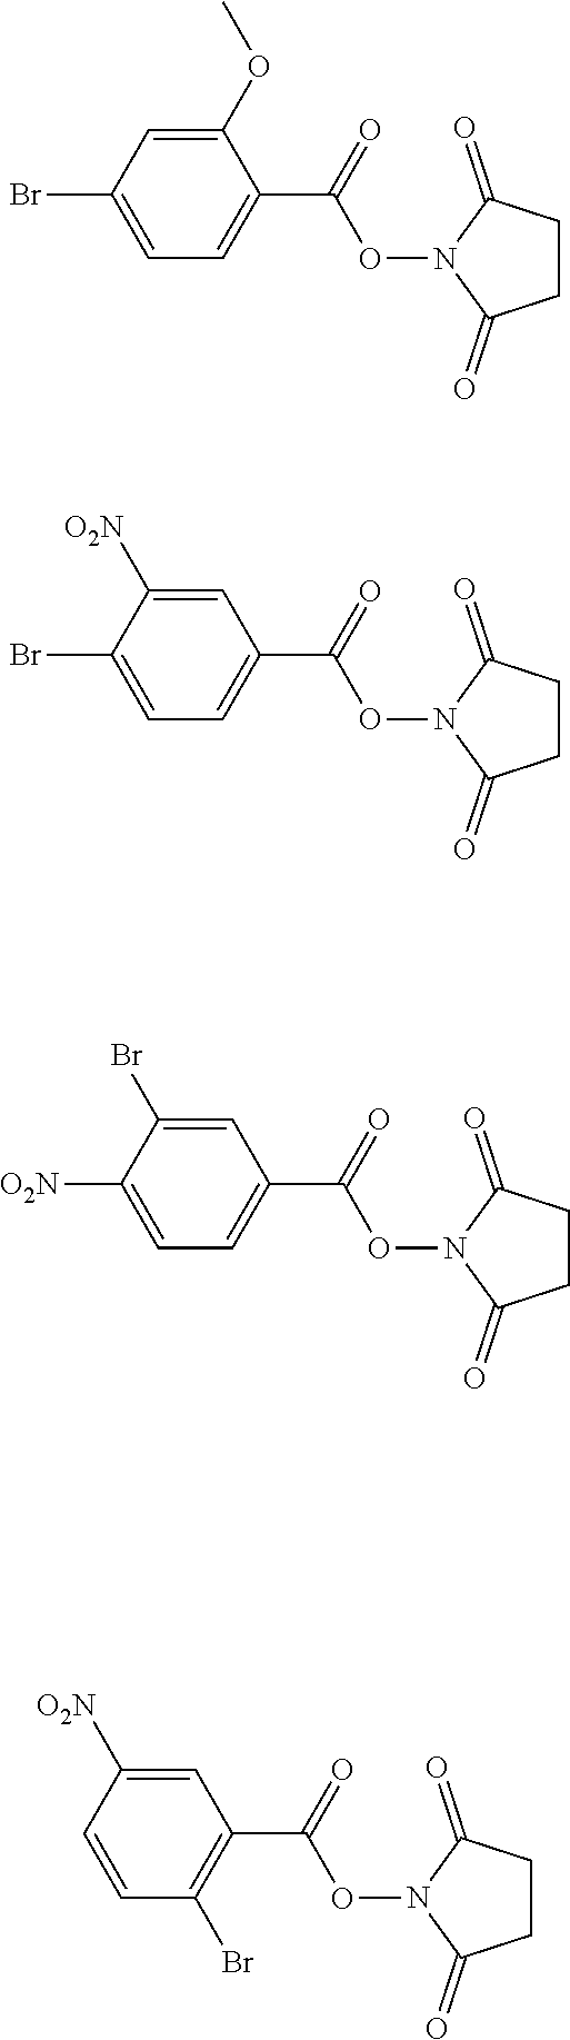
C1(OC)=CC(Br)=CC=C1C(=O)ON1C(=O)CCC1=O.C1=C([O2N])C(Br)=CC=C1C(=O)ON1C(=O)CCC1=O.C1=C(Br)C([O2N])=CC=C1C(=O)ON1C(=O)CCC1=O.C1=C([O2N])C=CC(Br)=C1C(=O)ON1C(=O)CCC1=O
